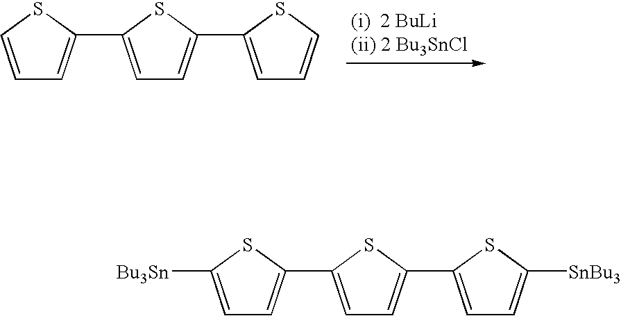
C1=C(C2=CC=CS2)SC(C2=CC=CS2)=C1.C1=C(C2=CC=C([Bu3Sn])S2)SC(C2=CC=C([SnBu3])S2)=C1
